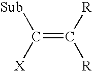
C(=C([R])[R])([X])[Sub]
